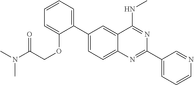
C1(C2=CC=C3C(=C2)C(NC)=NC(C2=CC=CN=C2)=N3)=CC=CC=C1OCC(N(C)C)=O
